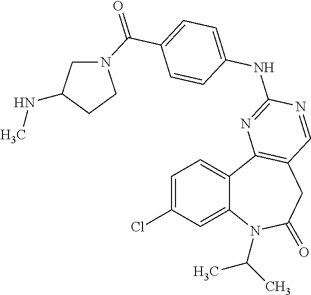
C12=CC(Cl)=CC=C1C1=C(CC(=O)N2C(C)C)C=NC(NC2=CC=C(C(=O)N3CC(NC)CC3)C=C2)=N1
